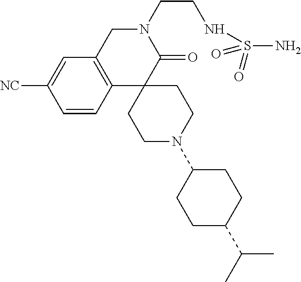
C1C2=C(C3(C(=O)N1CCNS(N)(=O)=O)CCN(C1CCC(C(C)C)CC1)CC3)C=CC([CN])=C2
